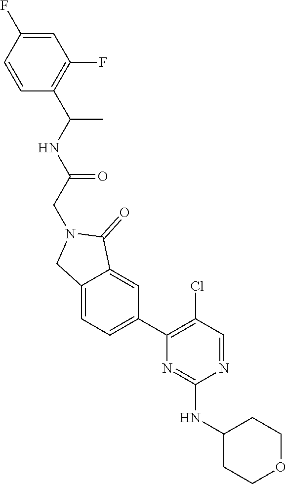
N1=CC(Cl)=C(C2=CC=C3C(=C2)C(=O)N(CC(=O)NC(C)C2=C(F)C=C(F)C=C2)C3)N=C1NC1CCOCC1
